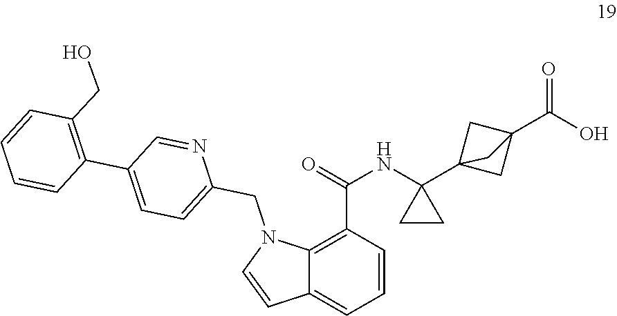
C12=C(C(=O)NC3(C45CC(C(=O)O)(C4)C5)CC3)C=CC=C1C=CN2CC1=CC=C(C2=C(CO)C=CC=C2)C=N1
